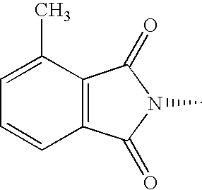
C12=C(C(=O)N(C)C1=O)C=CC=C2C
